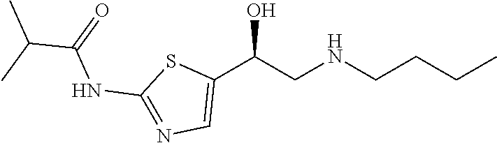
C1(C(CNCCCC)O)=CN=C(NC(=O)C(C)C)S1
